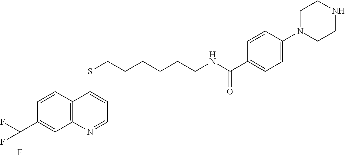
C12=C(C=CC(C(F)(F)F)=C1)C(SCCCCCCNC(C1=CC=C(N3CCNCC3)C=C1)=O)=CC=N2
